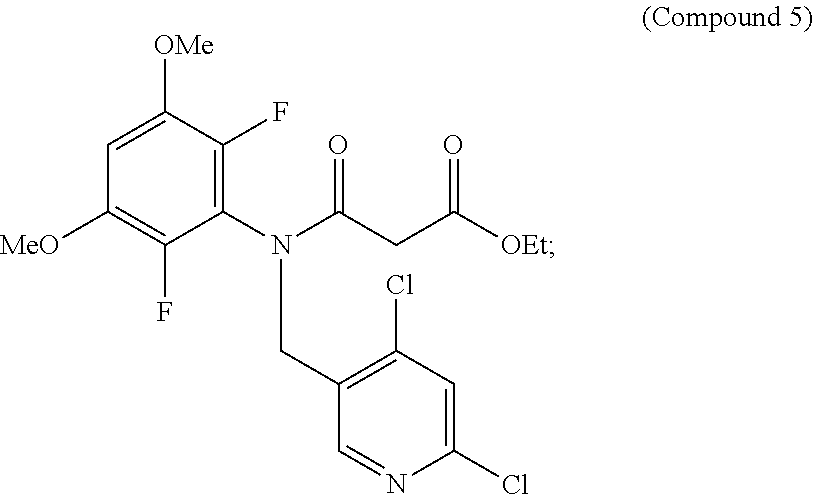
C1=C([OMe])C(F)=C(N(C(CC([OEt])=O)=O)CC2=C(Cl)C=C(Cl)N=C2)C(F)=C1[MeO]
